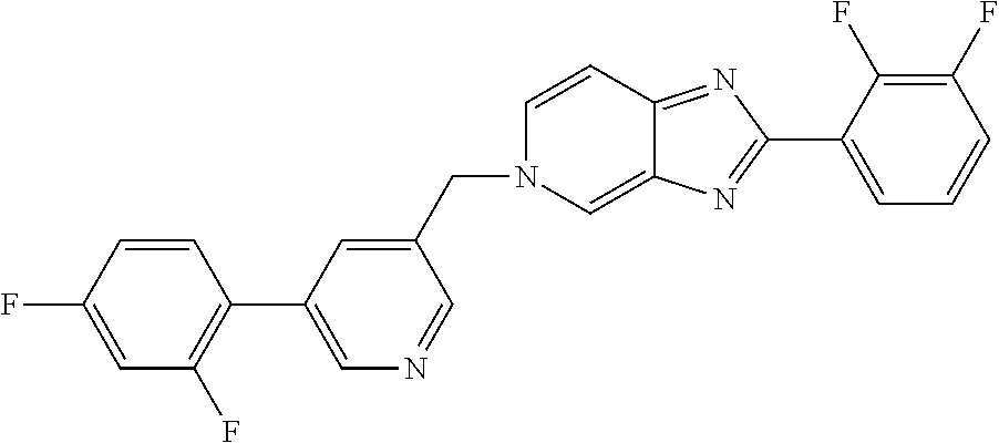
C1(C2=NC3=CN(CC4=CC(C5=C(F)C=C(F)C=C5)=CN=C4)C=CC3=N2)=CC=CC(F)=C1F
